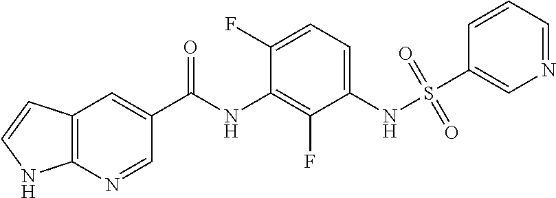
C12=C(N=CC(C(NC3=C(F)C(NS(=O)(=O)C4=CN=CC=C4)=CC=C3F)=O)=C1)NC=C2
